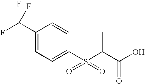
C1(C(F)(F)F)=CC=C(S(=O)(=O)C(C(O)=O)C)C=C1
